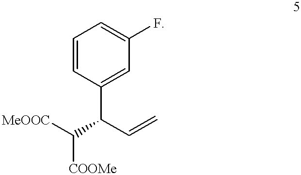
C1=CC(C(C=C)C([MeOOC])[COOMe])=CC(F)=C1
